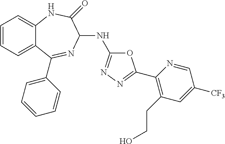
C1=CC=C2C(=C1)NC(=O)C(NC1=NN=C(C3=C(CCO)C=C([CF3])C=N3)O1)N=C2C1=CC=CC=C1
